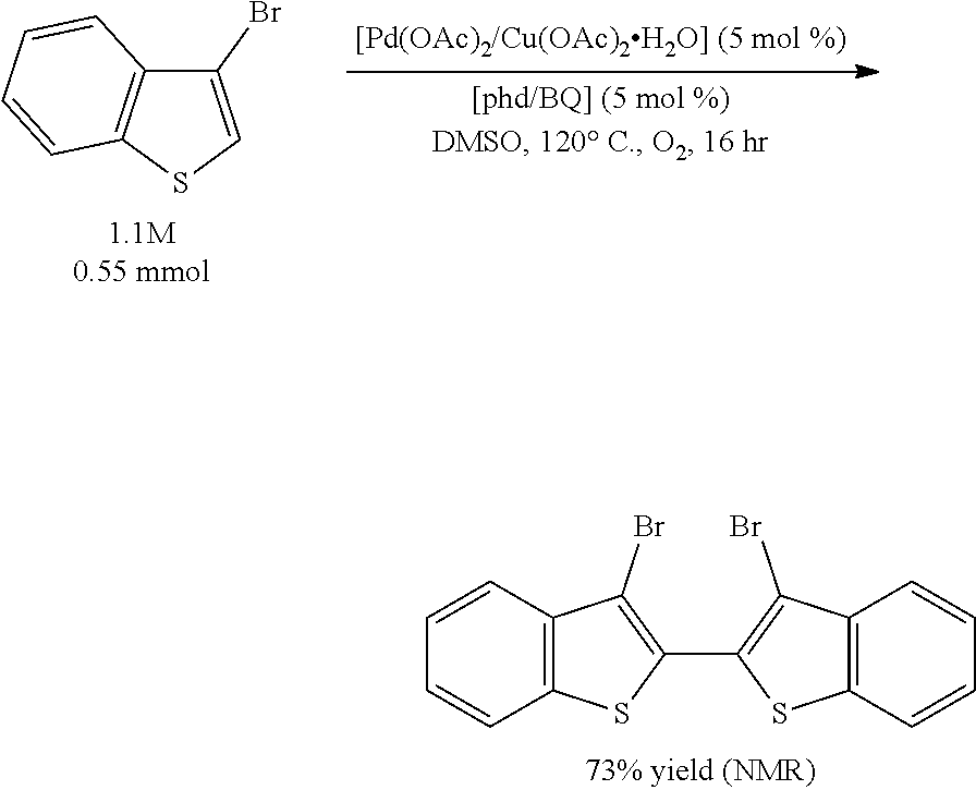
C1(Br)=CSC2=C1C=CC=C2.C12=C(SC(C3=C(Br)C4=C(S3)C=CC=C4)=C1Br)C=CC=C2
